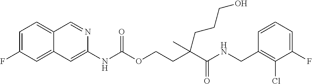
C1=CC(CNC(C(CCOC(NC2=CC3=CC(F)=CC=C3C=N2)=O)(CCCO)C)=O)=C(Cl)C(F)=C1
